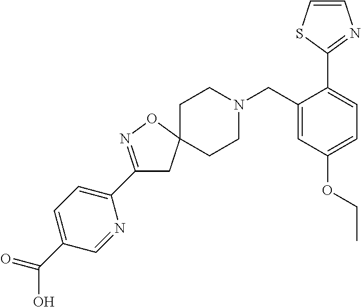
C1(C2=CC=C(C(O)=O)C=N2)=NOC2(C1)CCN(CC1=CC(OCC)=CC=C1C1=NC=CS1)CC2
